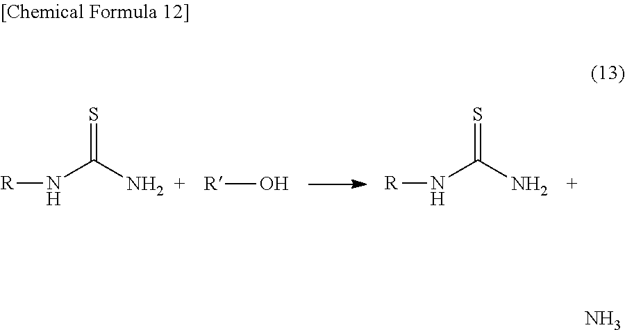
S=C(N)N[R].S=C(N)N[R].[R]O.N
